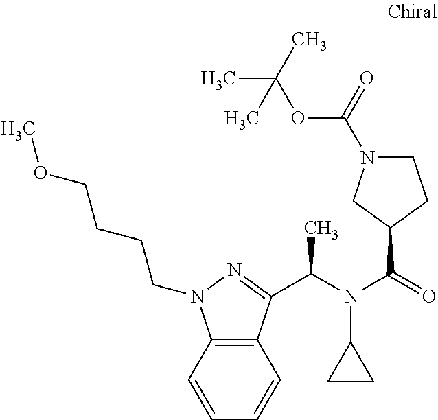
C(N(C(=O)C1CCN(C(OC(C)(C)C)=O)C1)C1CC1)(C)C1=NN(CCCCOC)C2=C1C=CC=C2
